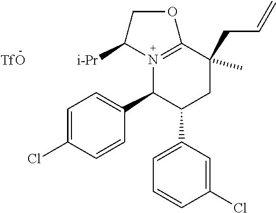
N12=C(C(CC=C)(C)CC(C3=CC=CC(Cl)=C3)C1C1=CC=C(Cl)C=C1)OCC2[i-Pr].[TfO]
